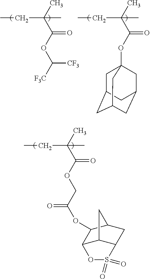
CC(C(OCC(OC1C2C3C(CC1C3)S(=O)(=O)O2)=O)=O)(C)CC.CC(C(OC([F3C])[CF3])=O)(C)CC.CC(C(OC12CC3CC(CC(C1)C3)C2)=O)(C)CC
